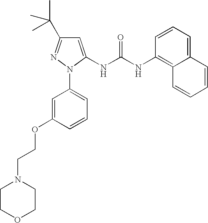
C1=CC=C2C(=C1NC(NC1=CC(C(C)(C)C)=NN1C1=CC=CC(OCCN3CCOCC3)=C1)=O)C=CC=C2
